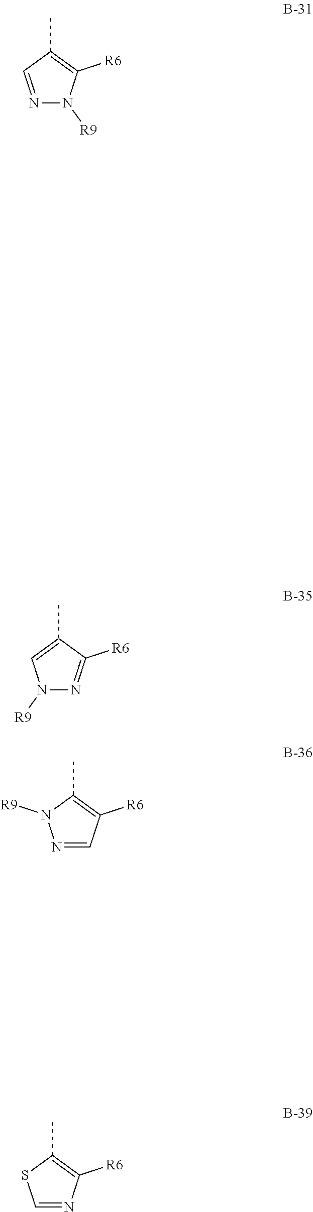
N1=CC(C)=C([R6])N1[R9].N1=CC([R6])=C(C)N1[R9].N1([R9])N=C([R6])C(C)=C1.C1=NC([R6])=C(C)S1
